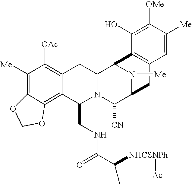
C1([Me])=C2C(=C3C(=C1[OAc])CC1N(C3CNC(=O)C([NHCSNPh][Ac])C)C([CN])C3N([Me])C1C1=C(C3)C=C([Me])C([OMe])=C1O)OCO2
